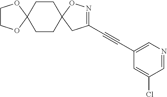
C12(CCC3(CC1)CC(C#CC1=CN=CC(Cl)=C1)=NO3)OCCO2
